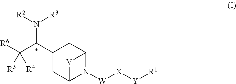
[R6]C(C(C1CC2N([W][X][Y][R1])C(C1)[V]2)N([R2])[R3])([R4])[R5]
